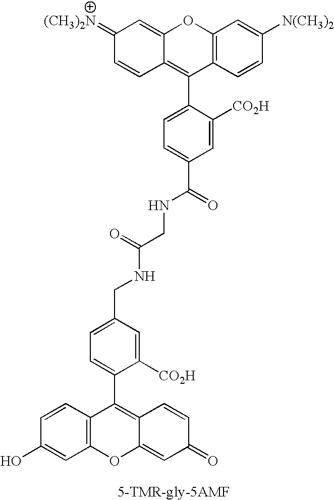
C12=C(C=CC([N(CH3)2])=C1)C(C1=CC=C(C(=O)NCC(=O)NCC3=CC=C(C4=C5C=CC(=O)C=C5OC5=C4C=CC(O)=C5)C([CO2H])=C3)C=C1[CO2H])=C1C(=CC(=[(CH3)2N])C=C1)O2
